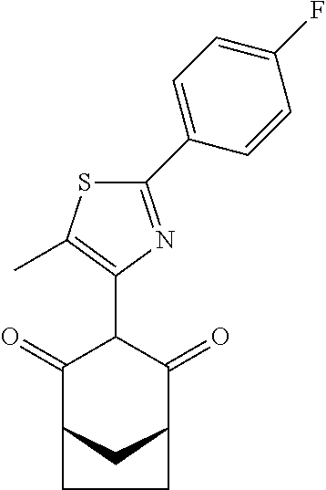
C1(=O)C2CC(C(=O)C1C1=C(C)SC(C3=CC=C(F)C=C3)=N1)CC2
